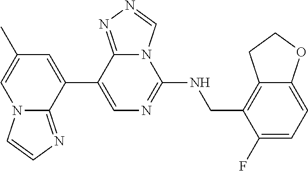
C12=C(CNC3=NC=C(C4=CC(C)=CN5C4=NC=C5)C4=NN=CN34)C(F)=CC=C1OCC2
